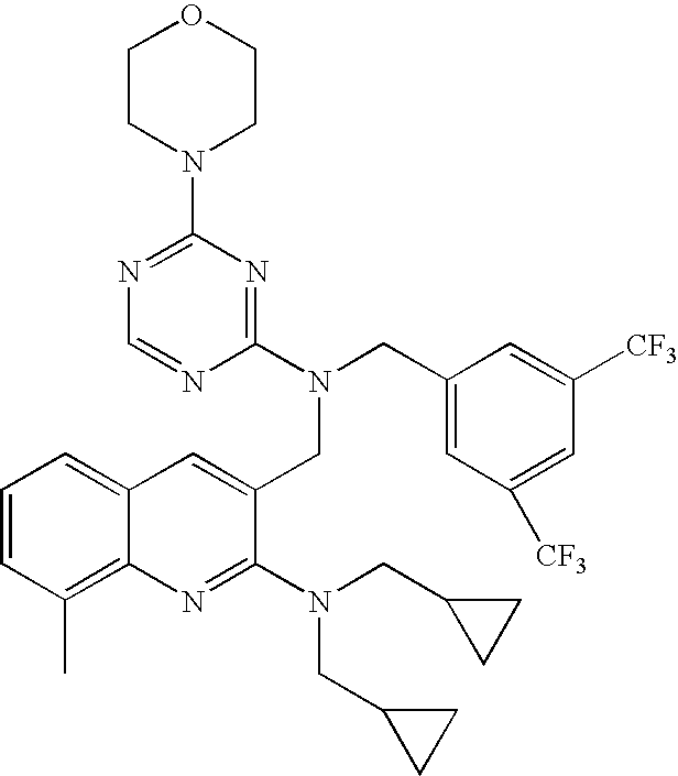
C12=CC=CC(C)=C1N=C(N(CC1CC1)CC1CC1)C(CN(C1=NC(N3CCOCC3)=NC=N1)CC1=CC([CF3])=CC([CF3])=C1)=C2
